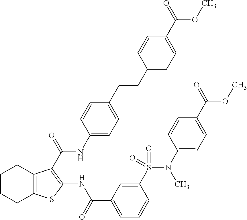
C1(CCC2=CC=C(NC(=O)C3=C(NC(C4=CC=CC(S(N(C5=CC=C(C(=O)OC)C=C5)C)(=O)=O)=C4)=O)SC4=C3CCCC4)C=C2)=CC=C(C(=O)OC)C=C1
